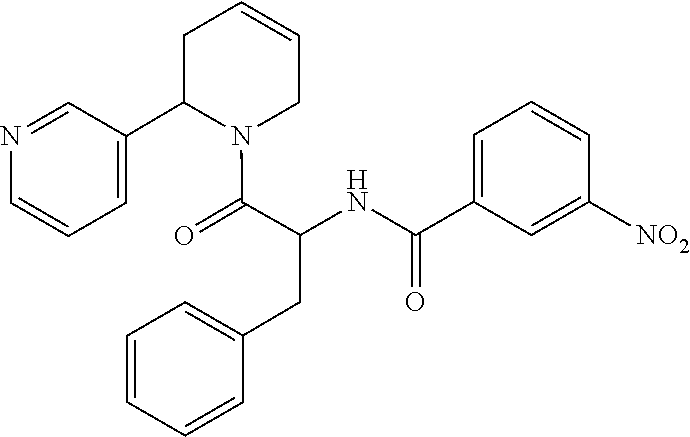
C1=CN=CC(C2CC=CCN2C(C(NC(C2=CC=CC([NO2])=C2)=O)CC2=CC=CC=C2)=O)=C1
